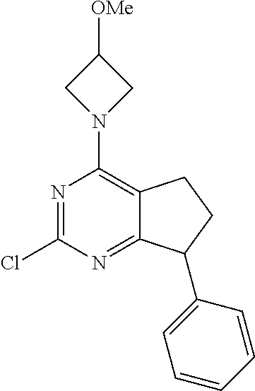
N1=C(Cl)N=C2C(=C1N1CC([OMe])C1)CCC2C1=CC=CC=C1
